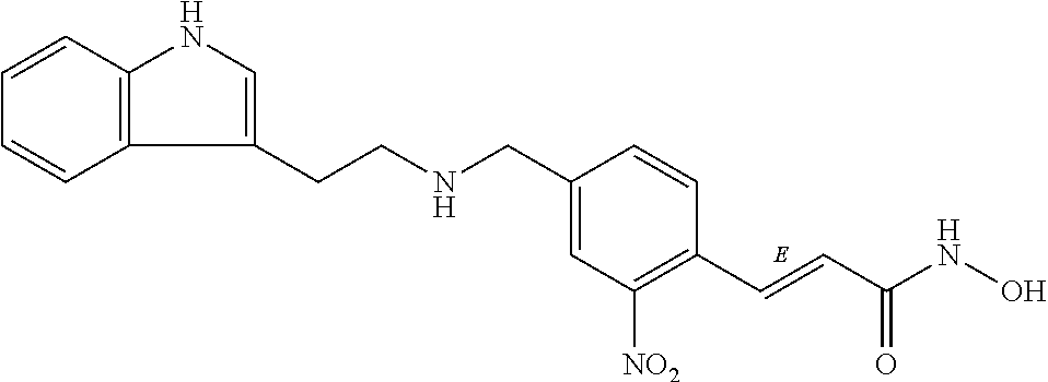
C1=C(CNCCC2=CNC3=C2C=CC=C3)C=CC(C=CC(NO)=O)=C1[NO2]
